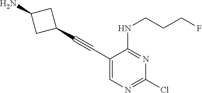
C1(C#CC2=CN=C(Cl)N=C2NCCCF)CC(N)C1
